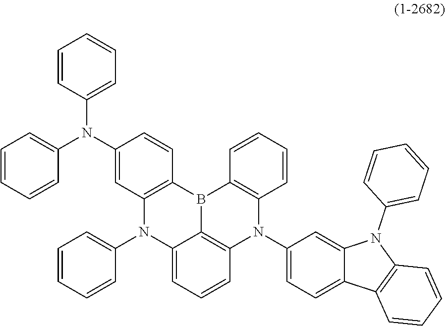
C1=CC(N(C2=CC3=C(C=C2)B2C4=C(N(C5=CC=C6C(=C5)N(C5=CC=CC=C5)C5=C6C=CC=C5)C5=C2C=CC=C5)C=CC=C4N3C2=CC=CC=C2)C2=CC=CC=C2)=CC=C1
